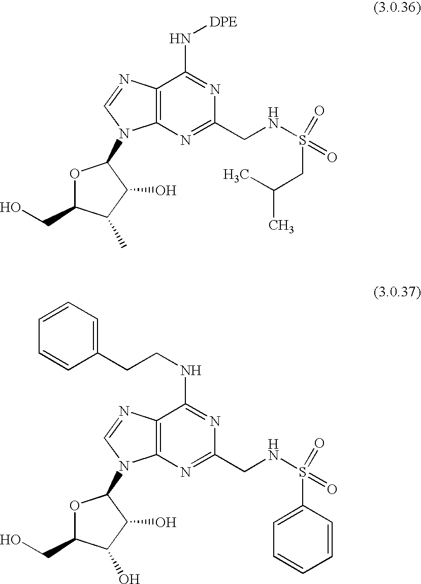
C12=C(N=C(CNS(CC(C)C)(=O)=O)N=C1N[DPE])N(C1OC(CO)C(C)C1O)C=N2.C12=C(N=C(CNS(C3=CC=CC=C3)(=O)=O)N=C1NCCC1=CC=CC=C1)N(C1OC(CO)C(O)C1O)C=N2
